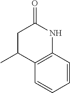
C1=CC2=C(C=C1)C(C)CC(=O)N2
